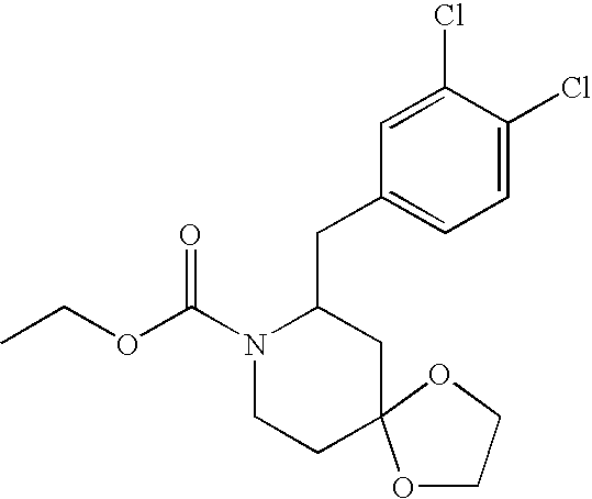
C1(CC2N(C(OCC)=O)CCC3(C2)OCCO3)=CC=C(Cl)C(Cl)=C1
